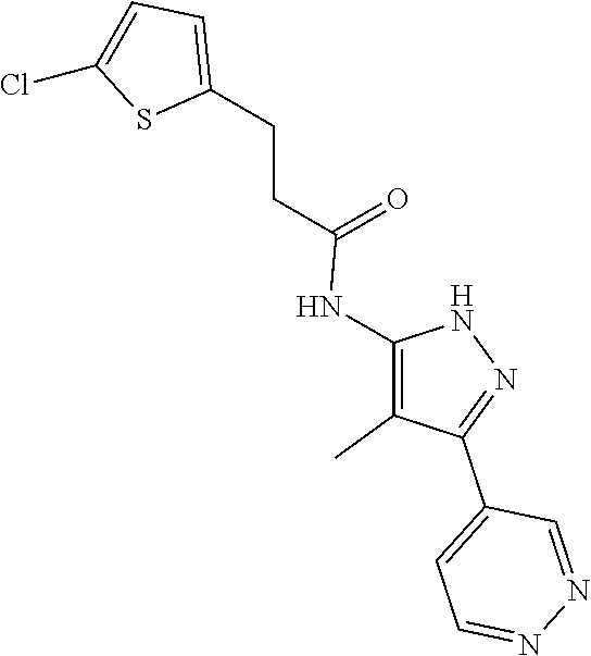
N1C(NC(=O)CCC2=CC=C(Cl)S2)=C(C)C(C2=CC=NN=C2)=N1
